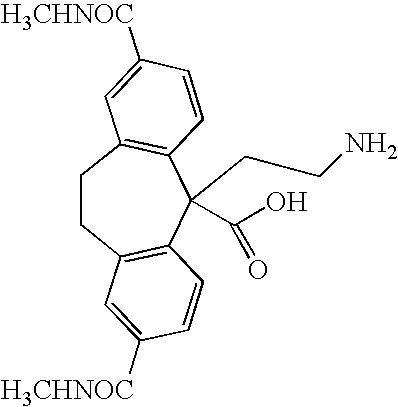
C1CC2=C(C(CCN)(C(O)=O)C3=C1C=C([H3CHNOC])C=C3)C=CC([H3CHNOC])=C2
